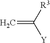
C=C([Y])[R3]
